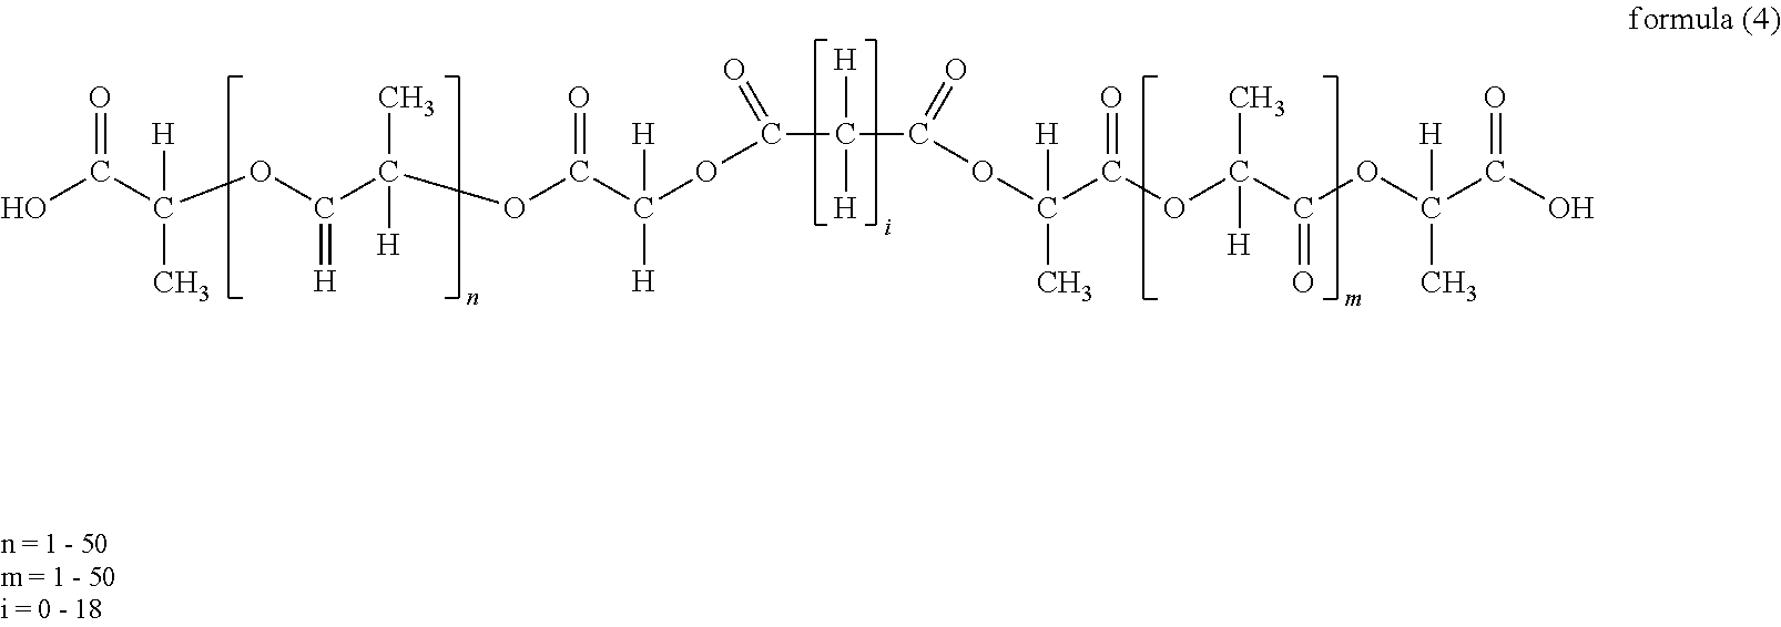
OC(C(OC(C(OC(C(OC(C([H])([H])C(=O)OC(C(=O)OC(C(=O)OC([H])(C)C(O)=O)(C)[H])([H])C)=O)([H])[H])=O)([H])C)=[H])([H])C)=O
